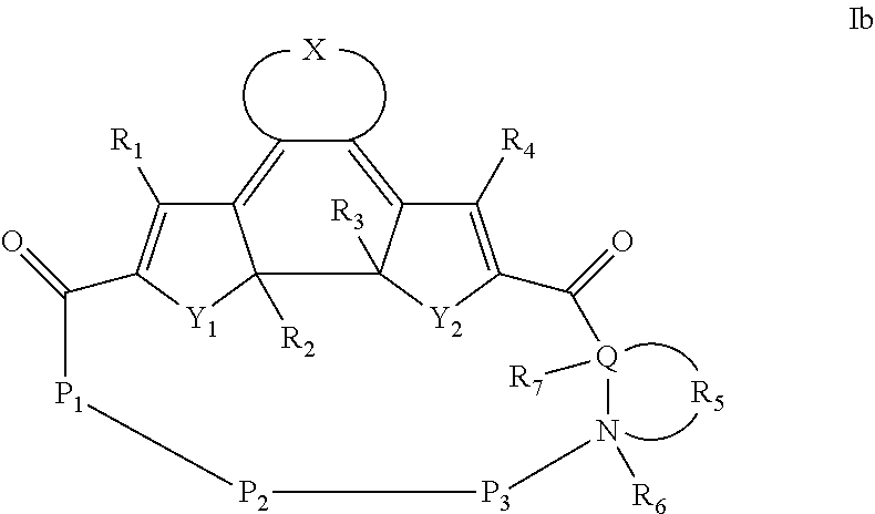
C12=CC=C3C([R4])=C4[Y2]C3([R3])C1([R2])[Y1]C(=C2[R1])C(=O)[P1][P2][P3]N([R6])[Q]([R7])C4=O.[X].[R5]
